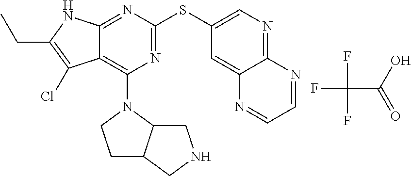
FC(C(O)=O)(F)F.N1=C(SC2=CN=C3C(=C2)N=CC=N3)N=C2C(=C1N1CCC3C1CNC3)C(Cl)=C(CC)N2
